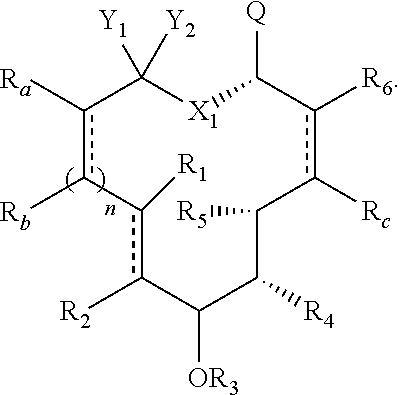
c1([Ra])c([Rb])-c([R1])c([R2])C([OR3])C([R4])C([R5])c([Rc])c([R6])C([Q])[X1]C1([Y2])[Y1]
